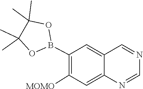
CC1(C)C(C)(C)OB(C2=C([MOMO])C=C3C(=C2)C=NC=N3)O1
